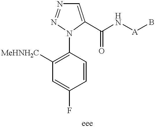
C1=CC(N2C(C(N[A]B)=O)=CN=N2)=C([MeHNH2C])C=C1F
